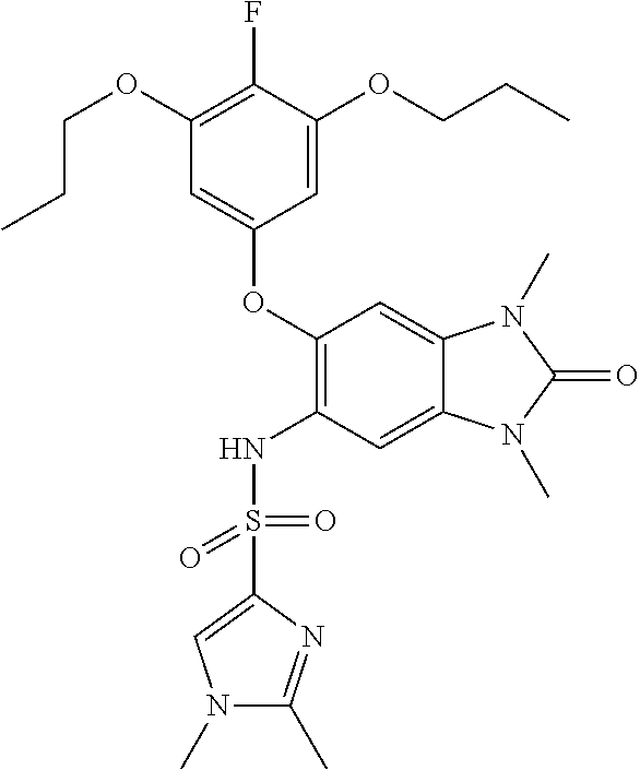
C1(OCCC)=C(F)C(OCCC)=CC(OC2=C(NS(C3=CN(C)C(C)=N3)(=O)=O)C=C3C(=C2)N(C)C(=O)N3C)=C1
